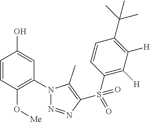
C1=CC(O[Me])=C(N2N=NC(S(C3=C([H])C([H])=C(C(C)(C)C)C=C3)(=O)=O)=C2C)C=C1O
